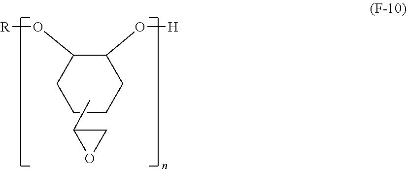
C1(O[R])CCCCC1O[H].CC1OC1
